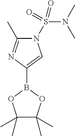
C1(B2OC(C)(C)C(C)(C)O2)=CN(S(=O)(N(C)C)=O)C(C)=N1
